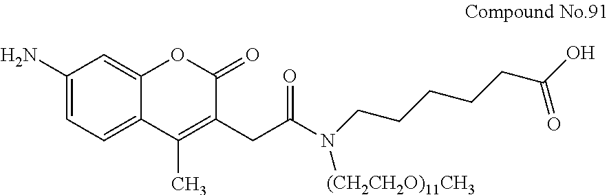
C1(N)=CC=C2C(=C1)OC(=O)C(CC(N(CCCCCC(O)=O)[(CH2CH2O)11CH3])=O)=C2C
